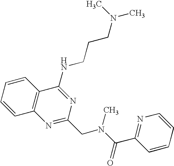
C1=CC=CC2=C1N=C(CN(C(=O)C1=NC=CC=C1)C)N=C2NCCCN(C)C
